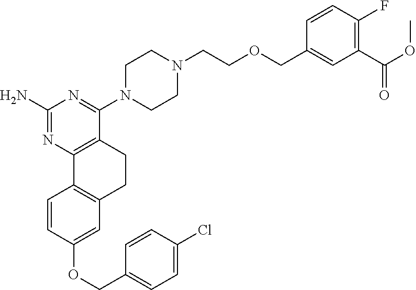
C1(N)=NC2=C(C(N3CCN(CCOCC4=CC(C(OC)=O)=C(F)C=C4)CC3)=N1)CCC1=C2C=CC(OCC2=CC=C(Cl)C=C2)=C1
